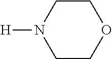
[H]N1CCOCC1
